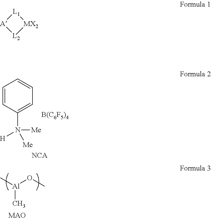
C[Al](OC)C.C1=CC(N([Me])([H])[Me])=CC=C1.[B(C6F5)4].[NCA].[L1]1[A][L2][MX2]1
